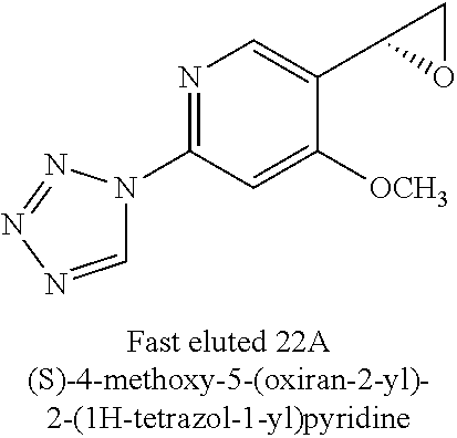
C1=NN=NN1C1=NC=C(C2OC2)C([OCH3])=C1
